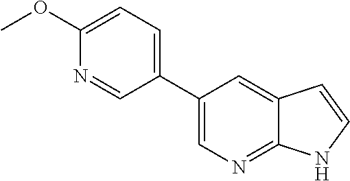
C1(C2=CN=C3C(=C2)C=CN3)=CC=C(OC)N=C1
